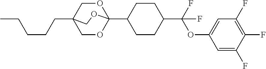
C1(C23OCC(CCCCC)(CO2)CO3)CCC(C(F)(OC2=CC(F)=C(F)C(F)=C2)F)CC1
